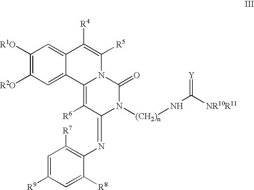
C1([R1O])=C([R2O])C=C2C(=C1)C([R4])=C([R5])N1C2=C([R6])C(=NC2=C([R7])C=C([R9])C=C2[R8])N([(CH2)n]NC([NR10R11])=[Y])C1=O
